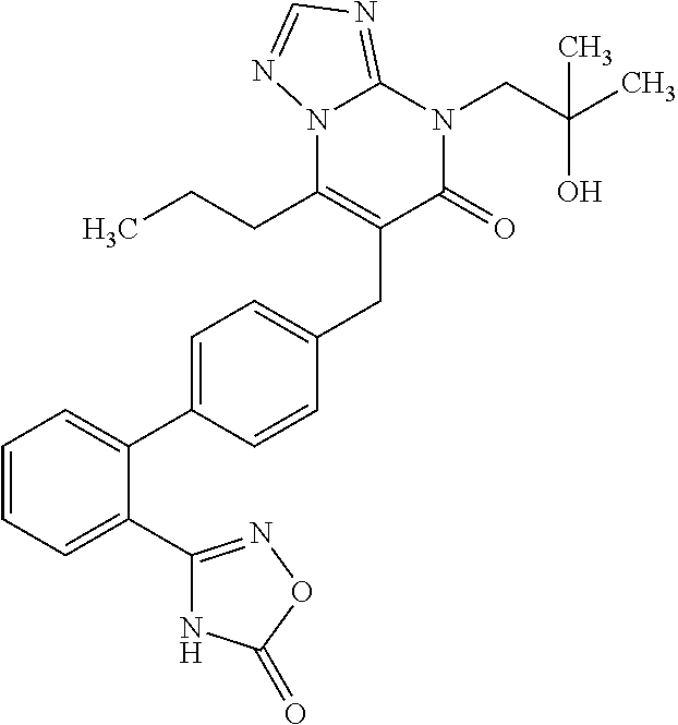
C1=CC=C(C2=NOC(=O)N2)C(C2=CC=C(CC3=C(CCC)N4C(=NC=N4)N(CC(C)(O)C)C3=O)C=C2)=C1
